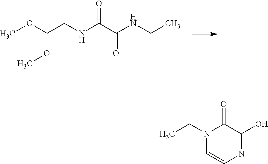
N(C(C(NCC)=O)=O)CC(OC)OC.N1(CC)C=CN=C(O)C1=O
